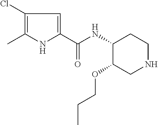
C1(Cl)=C(C)NC(C(NC2C(OCCC)CNCC2)=O)=C1
